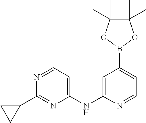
C1(NC2=CC(B3OC(C)(C)C(C)(C)O3)=CC=N2)=CC=NC(C2CC2)=N1
